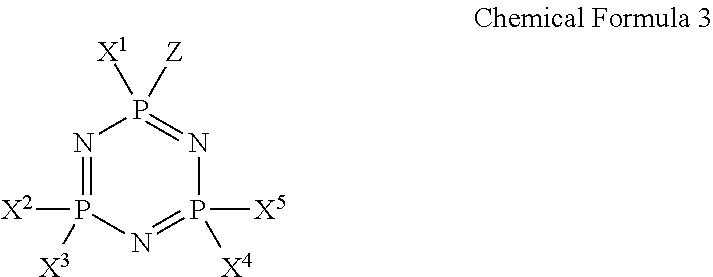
N1=P([X2])([X3])N=P([X5])([X4])N=P1([X1])[Z]
